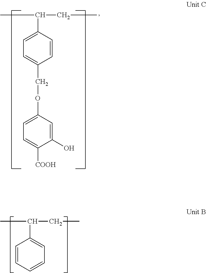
CC(CC)C1=CC=C(COC2=CC=C([COOH])C(O)=C2)C=C1.CC(CC)C1=CC=CC=C1
